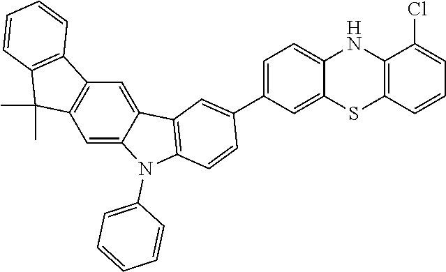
C1=C(C2=CC3=C(N(C4=CC=CC=C4)C4=CC5=C(C=C43)C3=C(C5(C)C)C=CC=C3)C=C2)C=C2C(=C1)NC1=C(S2)C=CC=C1Cl
